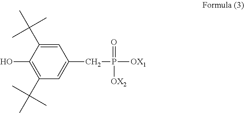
C1(C(C)(C)C)=C(O)C(C(C)(C)C)=CC(CP([OX1])(=O)[OX2])=C1
